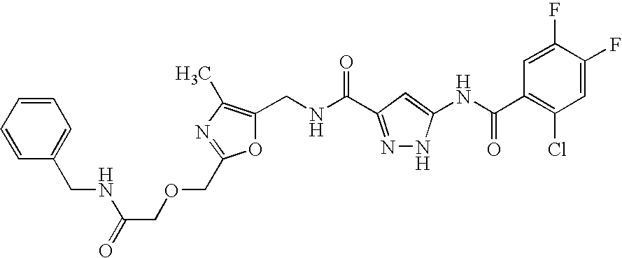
C1(CNC(=O)C2=NNC(NC(C3=C(Cl)C=C(F)C(F)=C3)=O)=C2)=C(C)N=C(COCC(=O)NCC2=CC=CC=C2)O1
